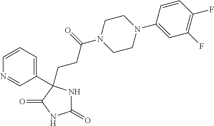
C1(=O)NC(C2=CC=CN=C2)(CCC(N2CCN(C3=CC(F)=C(F)C=C3)CC2)=O)C(=O)N1
